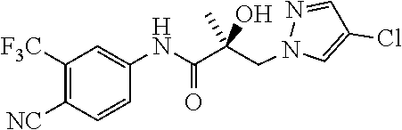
N1(CC(C(NC2=CC([F3C])=C([NC])C=C2)=O)(O)C)C=C(Cl)C=N1
